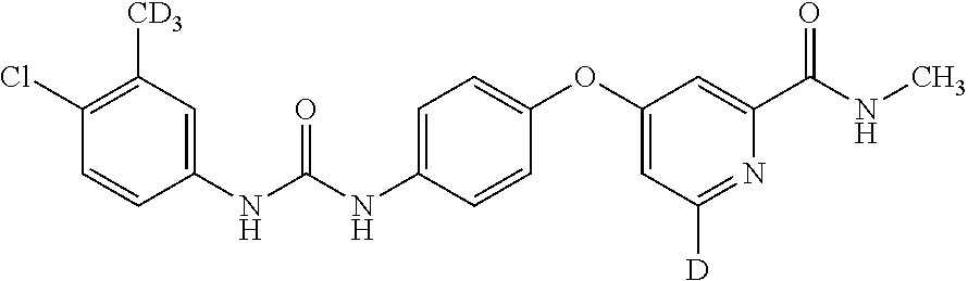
C1(NC(=O)NC2=CC=C(OC3=CC([D])=NC(C(=O)NC)=C3)C=C2)=CC([CD3])=C(Cl)C=C1
